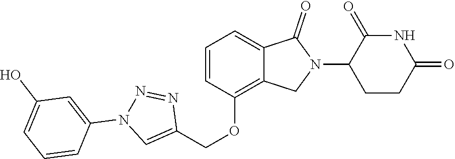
C1(OCC2=CN(C3=CC(O)=CC=C3)N=N2)=C2C(=CC=C1)C(=O)N(C1CCC(=O)NC1=O)C2
